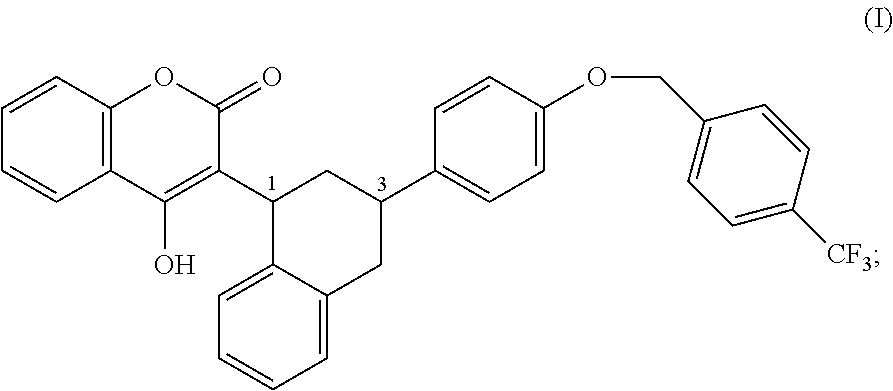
C1=CC2=C(C=C1)C(O)=C(C1C3=CC=CC=C3CC(C3=CC=C(OCC4=CC=C([CF3])C=C4)C=C3)C1)C(=O)O2
